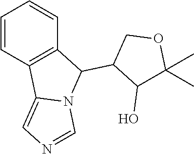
C1=CC2=C(C=C1)C(C1C(O)C(C)(C)OC1)N1C2=CN=C1
